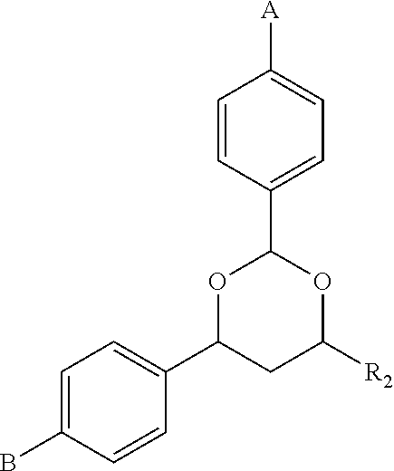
C1=CC(C2OC(C3=CC=C(B)C=C3)CC([R2])O2)=CC=C1[A]
